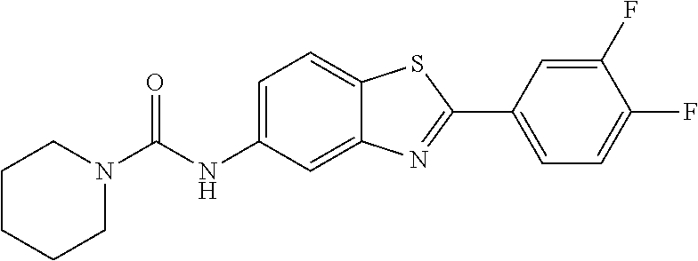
N1(C(NC2=CC=C3C(=C2)N=C(C2=CC=C(F)C(F)=C2)S3)=O)CCCCC1
